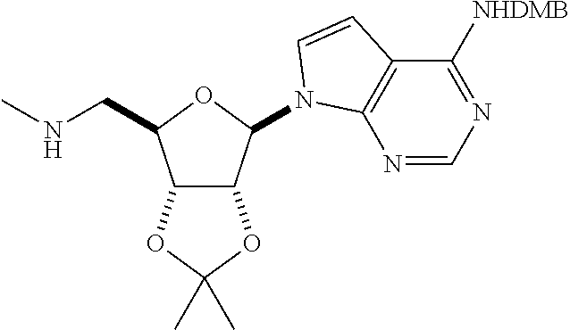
C12C(C(N3C4=C(C([NHDMB])=NC=N4)C=C3)OC1CNC)OC(C)(C)O2
